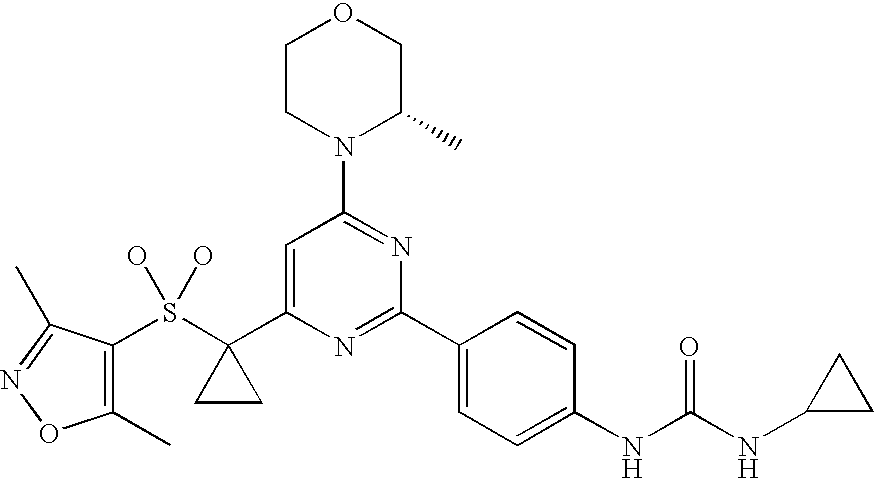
S(C1(C2=CC(N3C(C)COCC3)=NC(C3=CC=C(NC(NC4CC4)=O)C=C3)=N2)CC1)(O)(O)C1=C(C)ON=C1C
